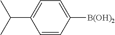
C1=CC([B(OH)2])=CC=C1C(C)C
